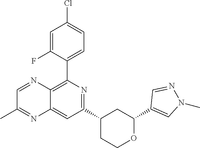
C1(C2=CN(C)N=C2)OCCC(C2=NC(C3=CC=C(Cl)C=C3F)=C3C(=C2)N=C(C)C=N3)C1
